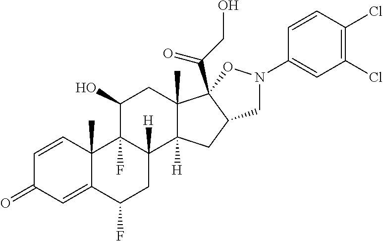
C1=CC2(C)C(=CC1=O)C(F)CC1([H])C2(F)C(O)CC2(C)C1([H])CC1C2(C(CO)=O)ON(C2=CC(Cl)=C(Cl)C=C2)C1
